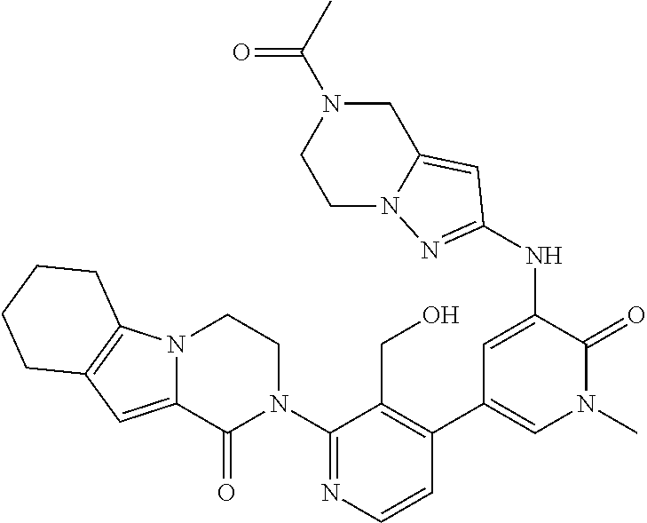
C1(N2CCN3C(=CC4=C3CCCC4)C2=O)=NC=CC(C2=CN(C)C(=O)C(NC3=NN4C(=C3)CN(C(C)=O)CC4)=C2)=C1CO
